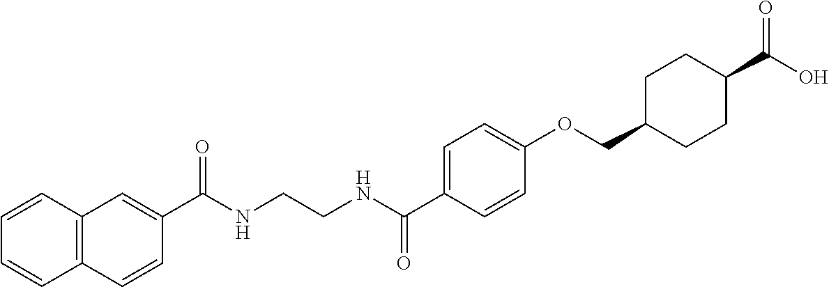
C1=CC2=C(C=C1)C=CC(C(NCCNC(C1=CC=C(OCC3CCC(C(=O)O)CC3)C=C1)=O)=O)=C2
